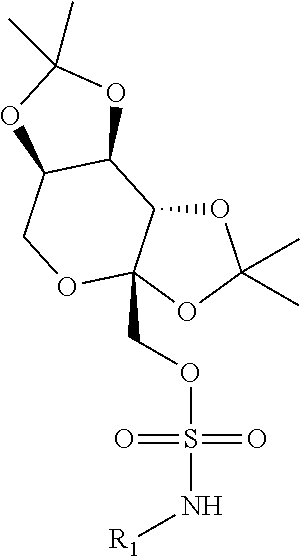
O1C2C(COS(N[R1])(=O)=O)(OC1(C)C)OCC1C2OC(C)(C)O1
